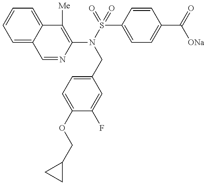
C1=NC(N(S(=O)(=O)C2=CC=C(C(=O)[ONa])C=C2)CC2=CC=C(OCC3CC3)C(F)=C2)=C([Me])C2=CC=CC=C12
